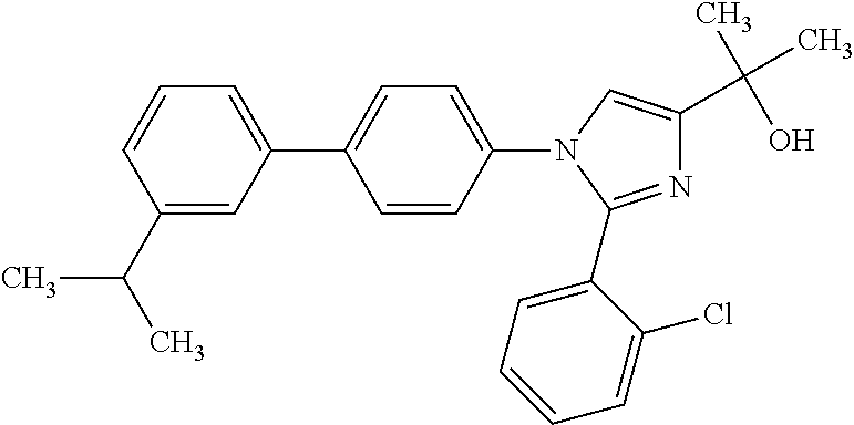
C1=C(C2=CC=C(N3C=C(C(C)(O)C)N=C3C3=CC=CC=C3Cl)C=C2)C=C(C(C)C)C=C1
